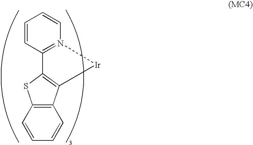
C1=CC2=N(C=C1)[Ir]C1=C2SC2=C1C=CC=C2
